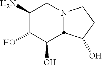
C1(N)C(O)C(O)C2N(C1)CCC2O
